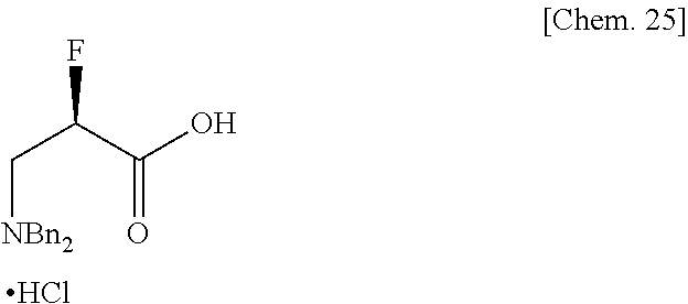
[NBn2]CC(C(=O)O)F.Cl
